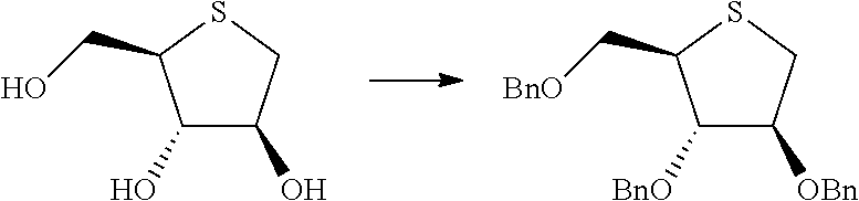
S1C(CO)C(O)C(O)C1.S1C(C[BnO])C([BnO])C([OBn])C1
